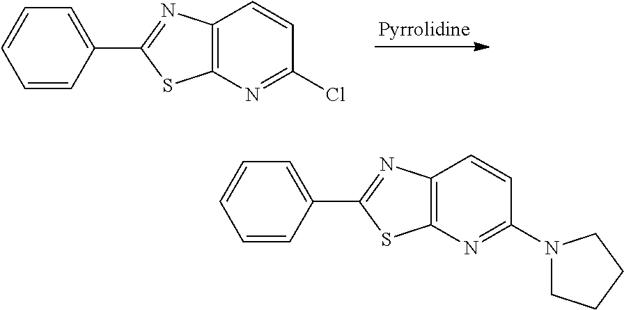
C12=C(N=C(Cl)C=C1)SC(C1=CC=CC=C1)=N2.C12=C(N=C(N3CCCC3)C=C1)SC(C1=CC=CC=C1)=N2
